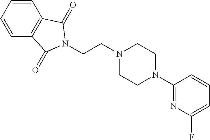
C1=CC=CC2=C1C(=O)N(CCN1CCN(C3=NC(F)=CC=C3)CC1)C2=O
